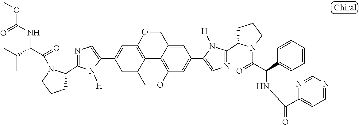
C1(C2=CC3=C4C(=C2)COC2=C4C(=CC(C4=CN=C(C5CCCN5C(=O)C(C5=CC=CC=C5)NC(C5=CC=NC=N5)=O)N4[H])=C2)CO3)=CN=C(C2CCCN2C(=O)C(C(C)C)NC(=O)OC)N1[H]
